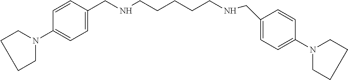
C1=CC(CNCCCCCNCC2=CC=C(N3CCCC3)C=C2)=CC=C1N1CCCC1
